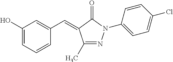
C1(O)=CC=CC(C=C2C(C)=NN(C3=CC=C(Cl)C=C3)C2=O)=C1
